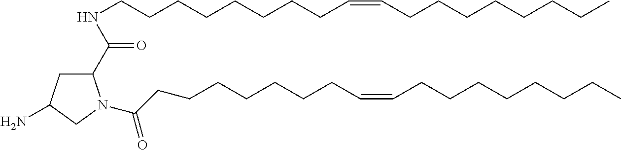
C1(C(NCCCCCCCCC=CCCCCCCCC)=O)CC(N)CN1C(CCCCCCCC=CCCCCCCCC)=O
